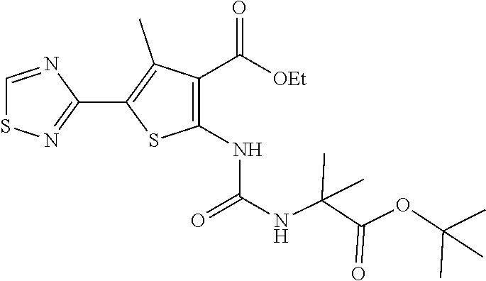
C1(C2=C(C)C(C([OEt])=O)=C(NC(NC(C(OC(C)(C)C)=O)(C)C)=O)S2)=NSC=N1
